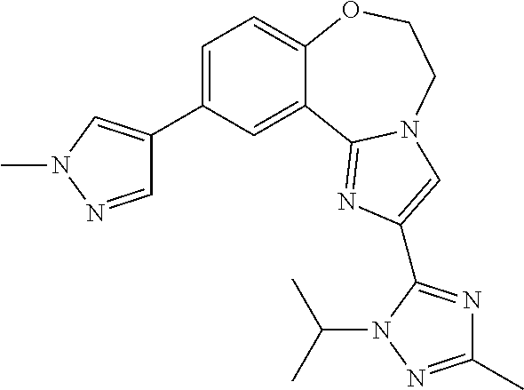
C1=C(C2=CN(C)N=C2)C=C2C(=C1)OCCN1C2=NC(C2=NC(C)=NN2C(C)C)=C1
